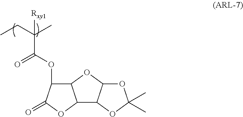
[Rxy1]C(C)(CC)C(OC1C2C(OC1=O)C1C(O2)OC(C)(C)O1)=O
